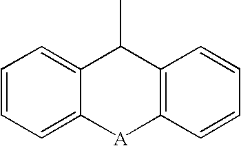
C1=CC=C2C(=C1)C(C)C1=C([A]2)C=CC=C1
